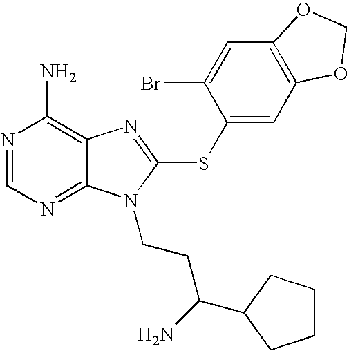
N1=CN=C2C(=C1N)N=C(SC1=CC3=C(C=C1Br)OCO3)N2CCC(N)C1CCCC1
